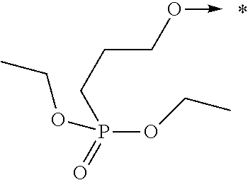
O(CCCP(OCC)(OCC)=O)->C
